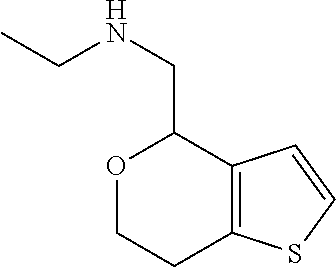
O1CCC2=C(C1CNCC)C=CS2
